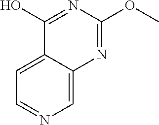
C1=C2C(=CN=C1)N=C(OC)N=C2O
